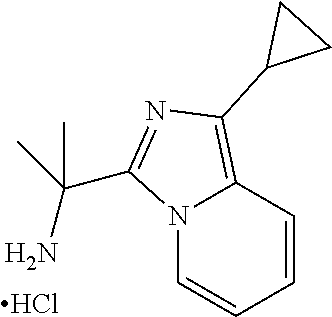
N12C=CC=CC1=C(C1CC1)N=C2C(C)(C)N.Cl
